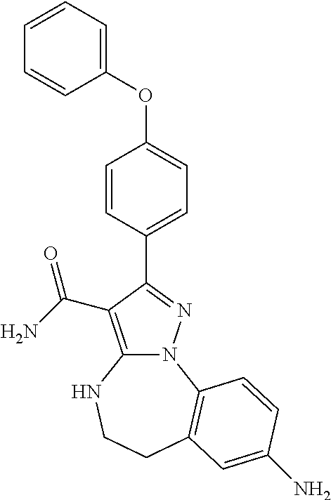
C12=C(C(=O)N)C(C3=CC=C(OC4=CC=CC=C4)C=C3)=NN1C1=C(CCN2)C=C(N)C=C1
